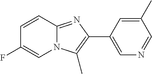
C1=CC2=NC(C3=CN=CC(C)=C3)=C(C)N2C=C1F
